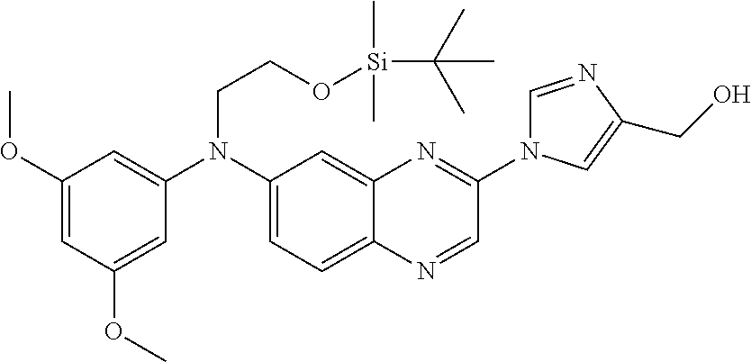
C1(OC)=CC(OC)=CC(N(C2=CC=C3C(=C2)N=C(N2C=NC(CO)=C2)C=N3)CCO[Si](C)(C)C(C)(C)C)=C1
